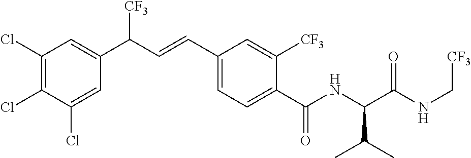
C1(Cl)=C(Cl)C(Cl)=CC(C(C=CC2=CC=C(C(NC(C(NC[CF3])=O)C(C)C)=O)C([CF3])=C2)[CF3])=C1
